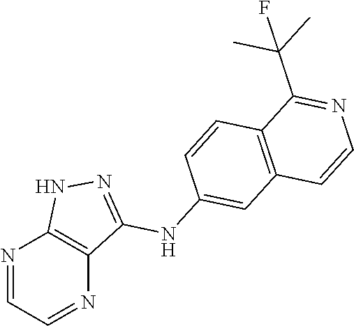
N1=CC=NC2=C1NN=C2NC1=CC2=C(C=C1)C(C(C)(C)F)=NC=C2
